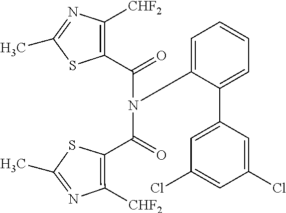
C1([CHF2])=C(C(=O)N(C(C2=C([CHF2])N=C(C)S2)=O)C2=CC=CC=C2C2=CC(Cl)=CC(Cl)=C2)SC(C)=N1
